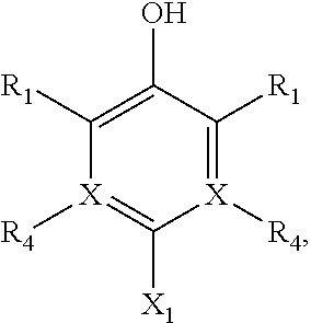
[X]1([R4])=C([R1])C(O)=C([R1])[X]([R4])=C1[X1]
